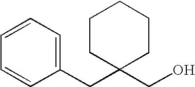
C1=CC(CC2(CO)CCCCC2)=CC=C1
